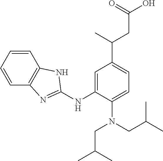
C1=CC=CC2=C1NC(NC1=CC(C(C)CC(O)=O)=CC=C1N(CC(C)C)CC(C)C)=N2
